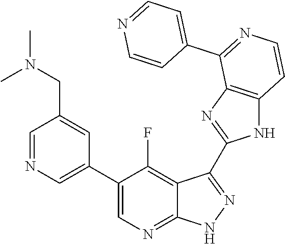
C1=NC=C(C2=CN=C3C(=C2F)C(C2=NC4=C(N2)C=CN=C4C2=CC=NC=C2)=N[N H]3)C=C1CN(C)C
